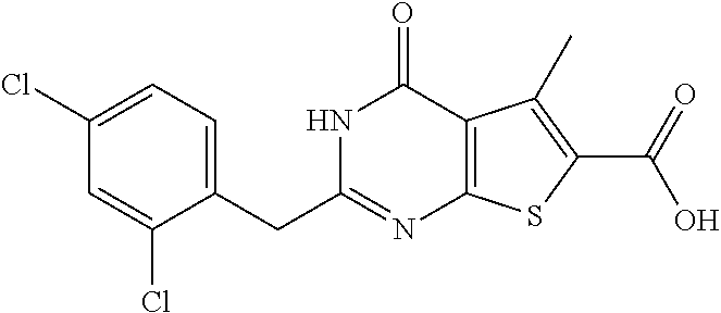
C1(CC2=NC3=C(C(=O)N2)C(C)=C(C(=O)O)S3)=CC=C(Cl)C=C1Cl
